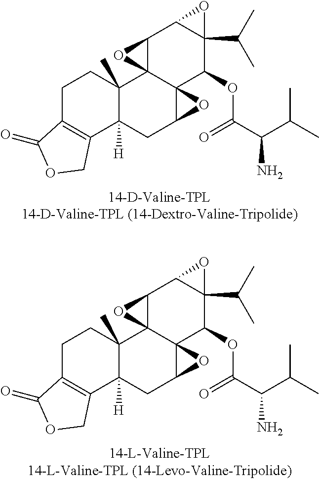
C12C3(C4(C(OC(C(C(C)C)N)=O)C5(C(C)C)C1O5)C(CC1([H])C3(C)CCC3=C1COC3=O)O4)O2.C12C3(C4(C(OC(C(C(C)C)N)=O)C5(C(C)C)C1O5)C(CC1([H])C3(C)CCC3=C1COC3=O)O4)O2
